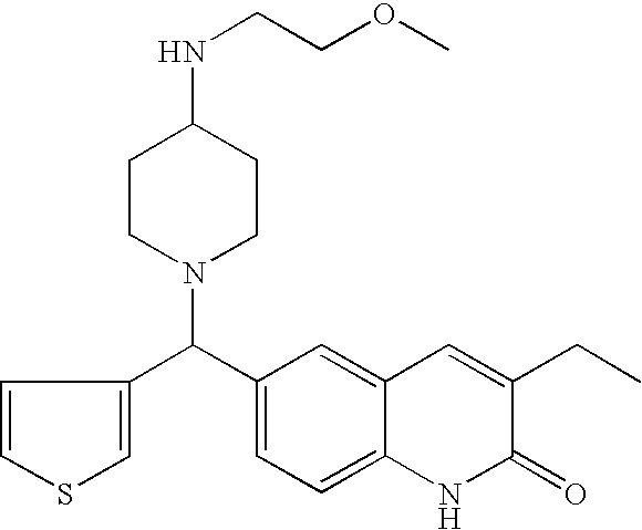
C(C1=CC=C2C(=C1)C=C(CC)C(=O)N2)(N1CCC(NCCOC)CC1)C1=CSC=C1
